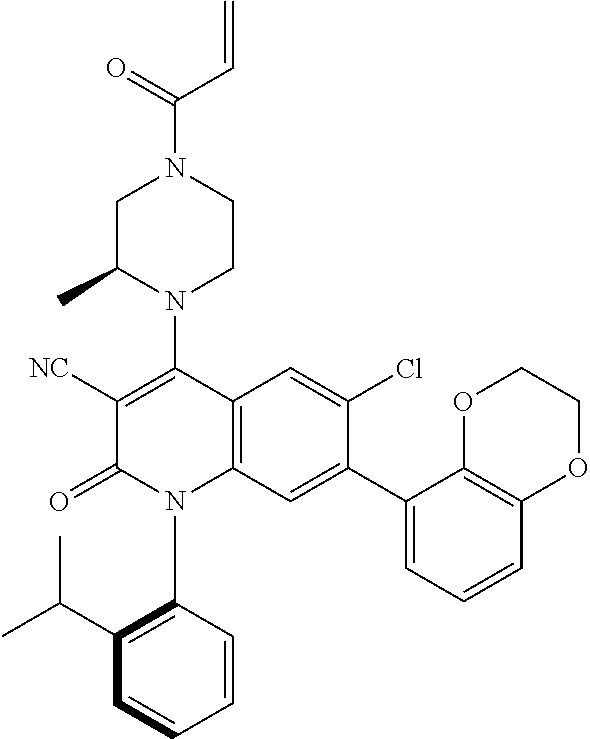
C1C(C)N(C2=C([NC])C(=O)N(C3=C(C(C)C)C=CC=C3)C3=C2C=C(Cl)C(C2=CC=CC4=C2OCCO4)=C3)CCN1C(=O)C=C
